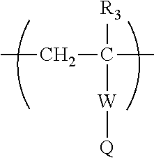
CCC([R3])([W][Q])C
